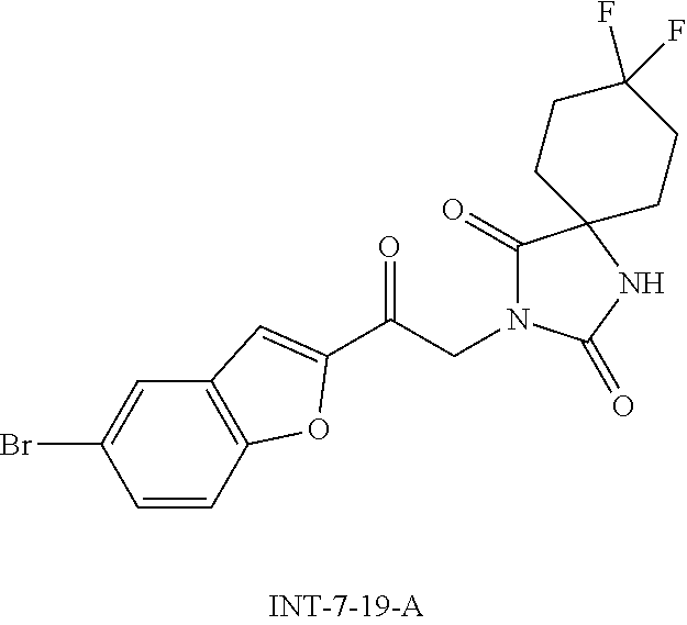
C(CN1C(=O)C2(NC1=O)CCC(F)(F)CC2)(=O)C1=CC2=C(C=CC(Br)=C2)O1
